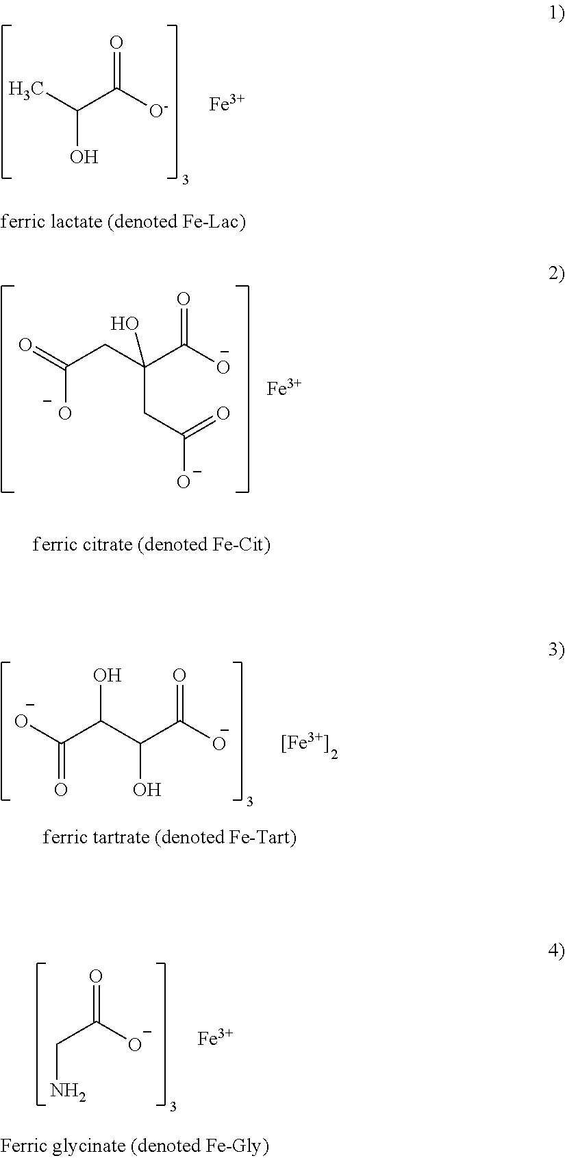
CC(C([O-])=O)O.[Fe].O=C(CC(C([O-])=O)(CC(=O)[O-])O)[O-].[Fe].[O-]C(C(C(C([O-])=O)O)O)=O.[[Fe3+]].C(C([O-])=O)N.[Fe]
